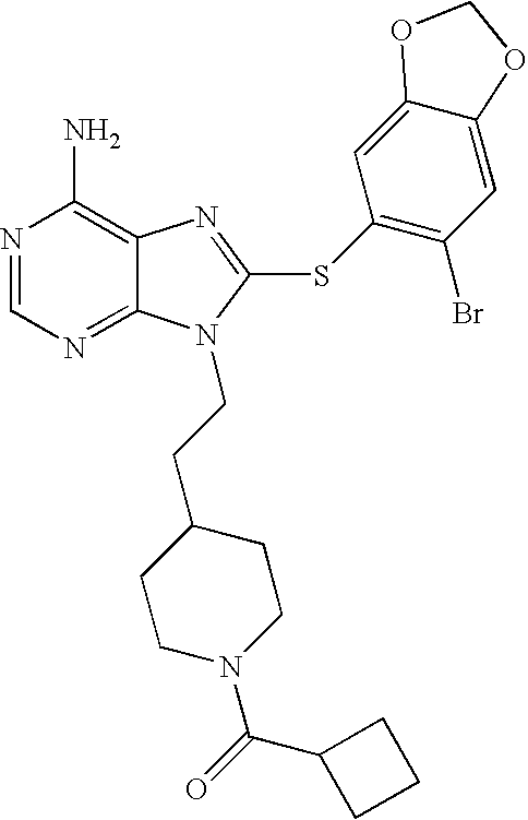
N1=CN=C2C(=C1N)N=C(SC1=C(Br)C=C3C(=C1)OCO3)N2CCC1CCN(C(=O)C2CCC2)CC1
